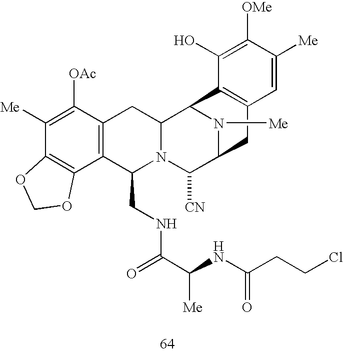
C1([Me])=C([OAc])C2=C(C3=C1OCO3)C(CNC(C(NC(=O)CCCl)[Me])=O)N1C(C2)C2N([Me])C(C1[CN])CC1=C2C(O)=C([OMe])C([Me])=C1
